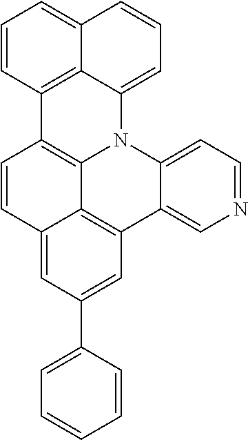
C1=CC2=CC(C3=CC=CC=C3)=CC3=C2C2=C1C1=C4C(=CC=CC4=CC=C1)N2C1=CC=NC=C13
